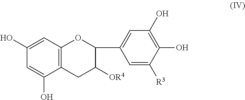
C1=C(O)C=C(O)C2=C1OC(C1=CC(O)=C(O)C([R3])=C1)C([OR4])C2
